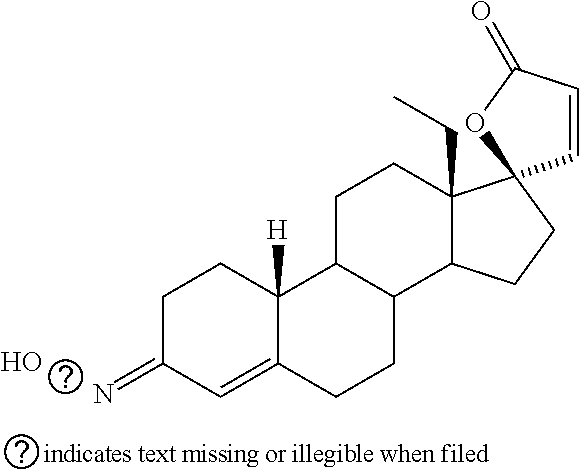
C1C(=N)C=C2C([H])(C1)C1C(CC2)C2C(CC)(CC1)C1(CC2)C=CC(=O)O1.O
